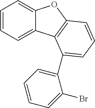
C1=CC=C2C(=C1)OC1=C2C(C2=CC=CC=C2Br)=CC=C1
